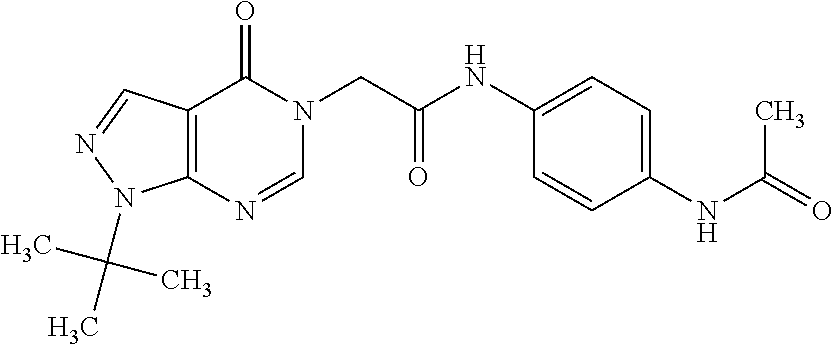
N(C1=CC=C(NC(C)=O)C=C1)C(CN1C(=O)C2=C(N=C1)N(C(C)(C)C)N=C2)=O
